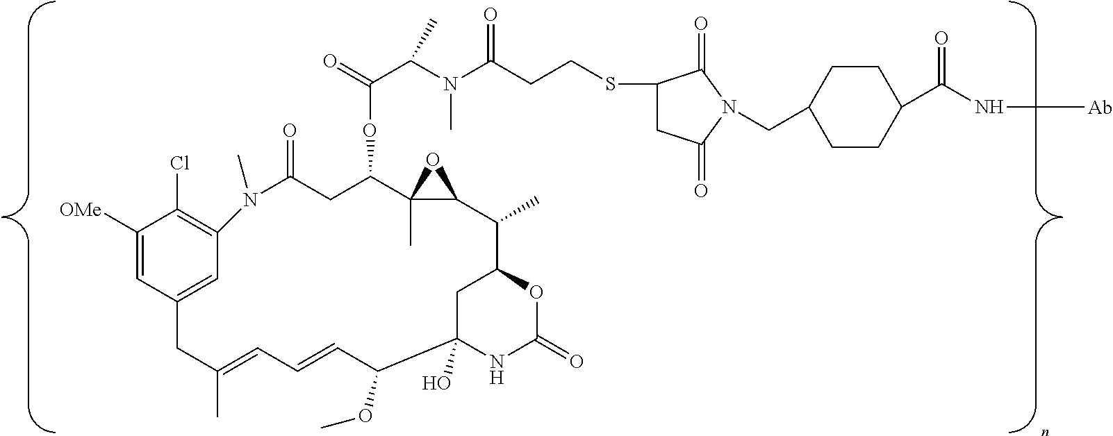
C1([OMe])=CC2=CC(=C1Cl)N(C)C(=O)CC(OC(C(N(C(CCSC1CC(=O)N(CC3CCC(C(N[Ab])=O)CC3)C1=O)=O)C)C)=O)C1(C)C(C(C)C3CC(O)(C(OC)C=CC=C(C)C2)NC(=O)O3)O1
